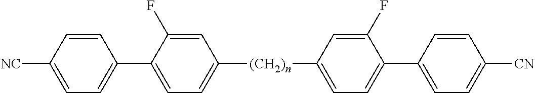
C1([NC])=CC=C(C2=CC=C([(CH2)n]C3=CC=C(C4=CC=C([CN])C=C4)C(F)=C3)C=C2F)C=C1
